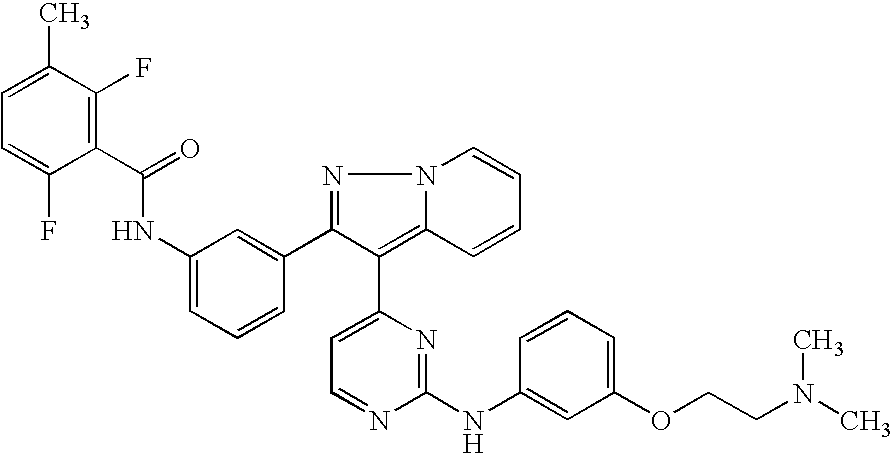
C1=C(C)C(F)=C(C(NC2=CC=CC(C3=NN4C(=C3C3=CC=NC(NC5=CC(OCCN(C)C)=CC=C5)=N3)C=CC=C4)=C2)=O)C(F)=C1
